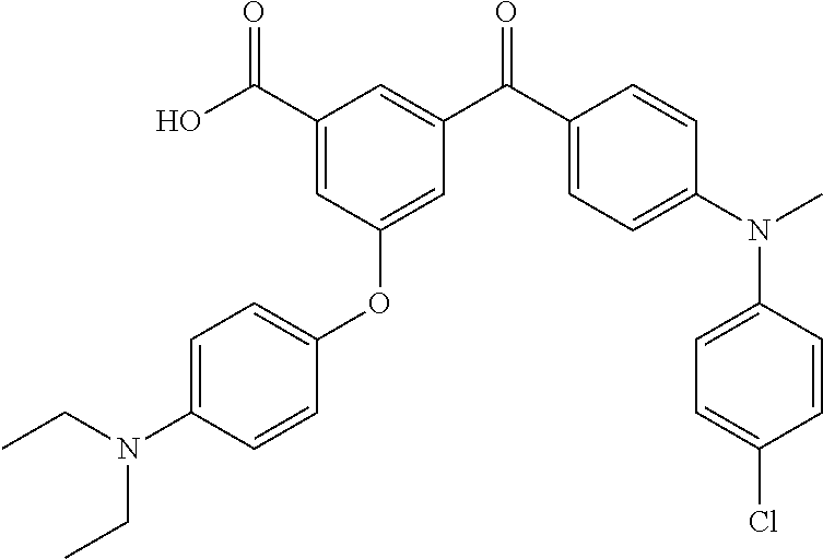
C1(C(O)=O)=CC(OC2=CC=C(N(CC)CC)C=C2)=CC(C(C2=CC=C(N(C)C3=CC=C(Cl)C=C3)C=C2)=O)=C1
